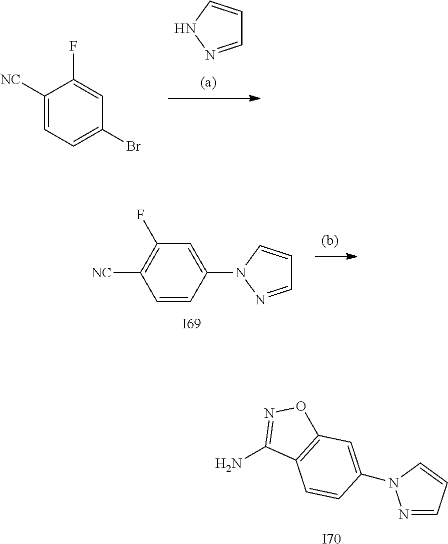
C1([NC])=C(F)C=C(N2C=CC=N2)C=C1.[I69].NC1=NOC2=C1C=CC(N1N=CC=C1)=C2.[I70].C1=NNC=C1.C1([NC])=CC=C(Br)C=C1F
